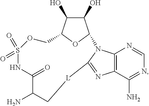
C12=C(C(N)=NC=N1)N=C1N2C2C(O)C(O)C(O2)COS(=O)(=O)NC(=O)C(N)C[L]1
